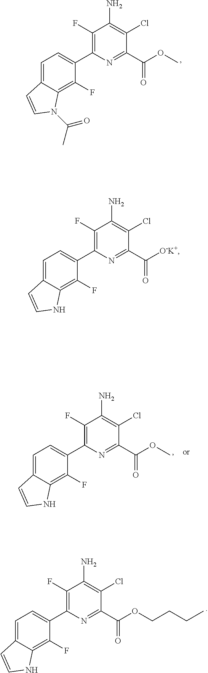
C1=C2C(=C(F)C(C3=C(F)C(N)=C(Cl)C(C(OCCCC)=O)=N3)=C1)NC=C2.C1=C2C(=C(F)C(C3=C(F)C(N)=C(Cl)C(C([O-K+])=O)=N3)=C1)NC=C2.C1=C2C(=C(F)C(C3=C(F)C(N)=C(Cl)C(C(OC)=O)=N3)=C1)NC=C2.C1=C2C(=C(F)C(C3=C(F)C(N)=C(Cl)C(C(OC)=O)=N3)=C1)N(C(=O)C)C=C2
